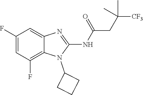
C1(F)=CC(F)=C2C(=C1)N=C(NC(=O)CC(C)([CF3])C)N2C1CCC1
